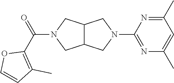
C12C(CN(C3=NC(C)=CC(C)=N3)C1)CN(C(C1=C(C)C=CO1)=O)C2
